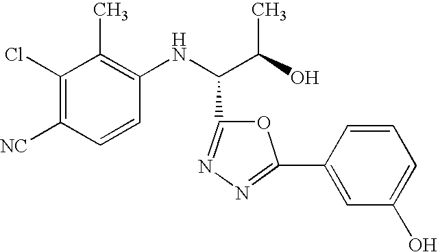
C1(Cl)=C([CN])C=CC(NC(C(O)C)C2=NN=C(C3=CC(O)=CC=C3)O2)=C1C
